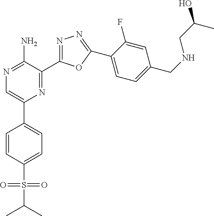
N1=C(C2=NC(C3=CC=C(S(=O)(=O)C(C)C)C=C3)=CN=C2N)OC(C2=CC=C(CNCC(O)C)C=C2F)=N1
